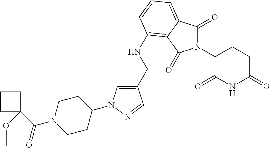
C1(CNC2=C3C(=CC=C2)C(=O)N(C2C(=O)NC(=O)CC2)C3=O)=CN(C2CCN(C(=O)C3(OC)CCC3)CC2)N=C1
